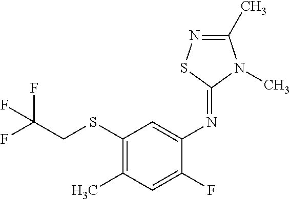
C1(SCC(F)(F)F)=C(C)C=C(F)C(N=C2N(C)C(C)=NS2)=C1
